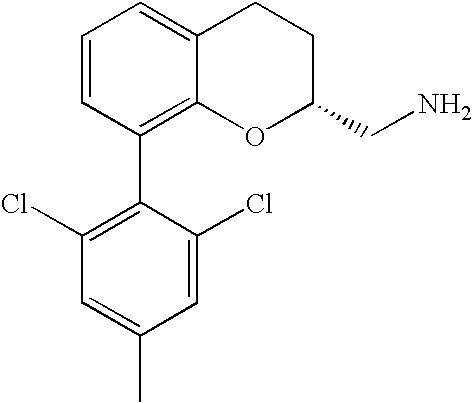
C1=CC(C2=C(Cl)C=C(C)C=C2Cl)=C2C(=C1)CCC(CN)O2
